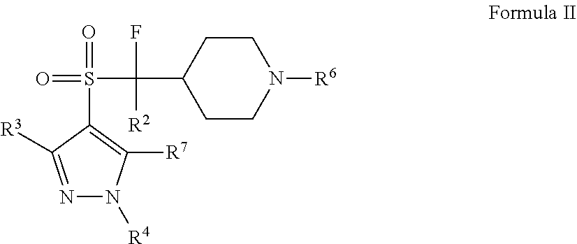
[R3]C1=NN([R4])C([R7])=C1S(=O)(=O)C([R2])(C1CCN([R6])CC1)F
